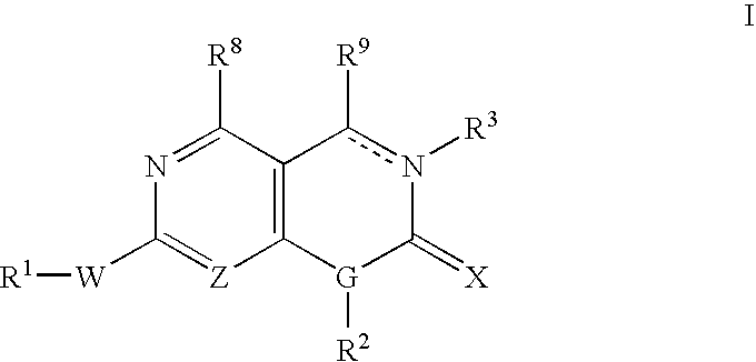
N1=C([R8])C2=C([Z]=C1[W][R1])[G]([R2])C(=[X])n([R3])c2[R9]
